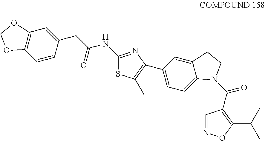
C12=C(C=CC(CC(NC3=NC(C4=CC=C5C(=C4)CCN5C(C4=C(C(C)C)ON=C4)=O)=C(C)S3)=O)=C1)OCO2
